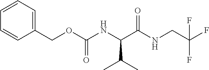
C(C1=CC=CC=C1)OC(NC(C(NCC(F)(F)F)=O)C(C)C)=O
